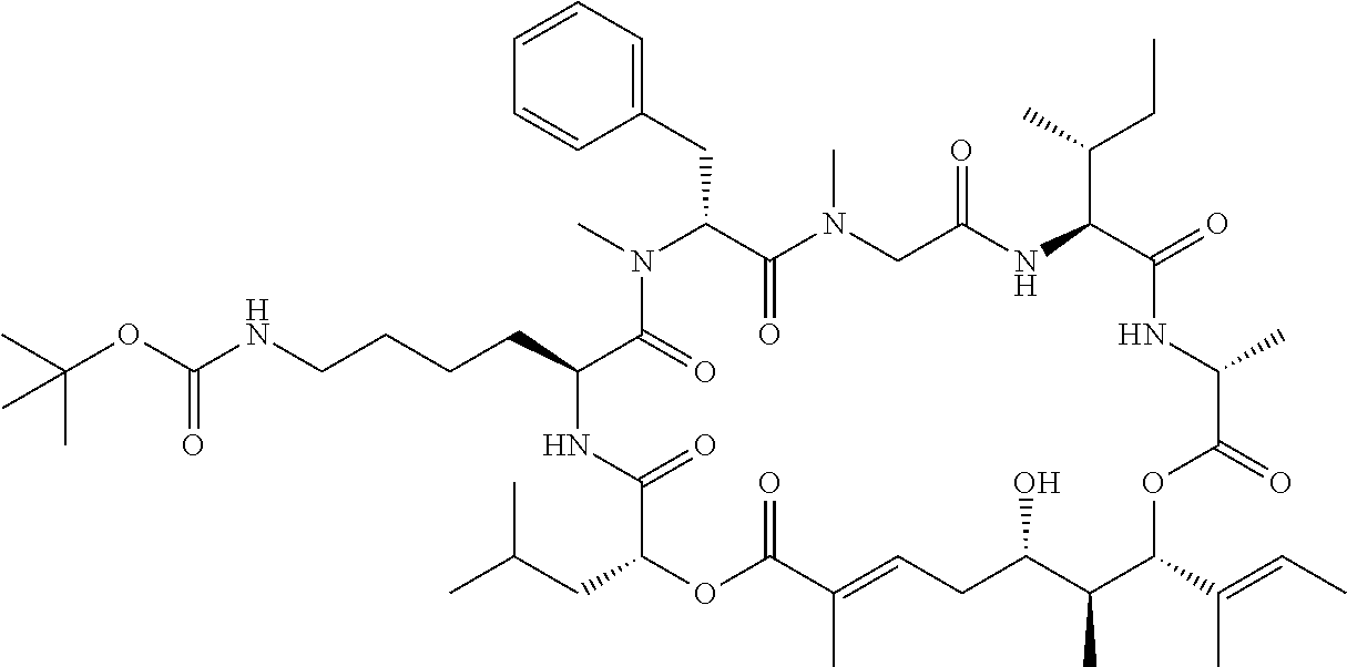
C1=CC=C(CC2C(=O)N(C)CC(=O)NC(C(C)CC)C(=O)NC(C)C(=O)OC(C(=CC)C)C(C)C(O)CC=C(C)C(=O)OC(CC(C)C)C(=O)NC(CCCCNC(OC(C)(C)C)=O)C(=O)N2C)C=C1
